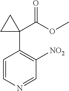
C1=CN=CC([NO2])=C1C1(C(OC)=O)CC1
